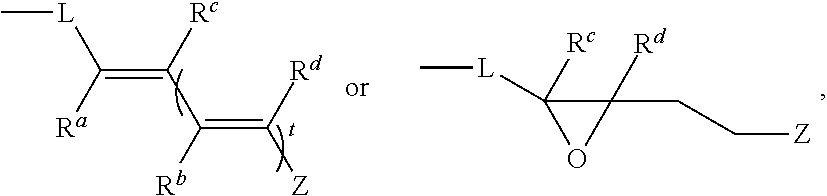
C(=C([Rc])C([Rb])=C([Rd])[Z])([Ra])[L]C.C[L]C1([Rc])C([Rd])(CC[Z])O1
